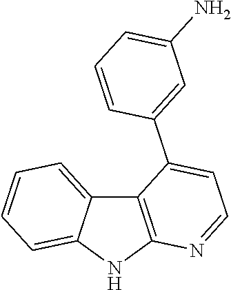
C12=C(NC3=CC=CC=C13)N=CC=C2C1=CC(N)=CC=C1
